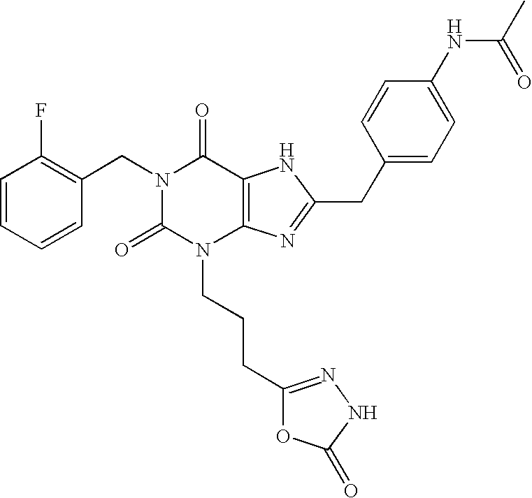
C1=CC=CC(CN2C(=O)N(CCCC3=NNC(=O)O3)C3=C(C2=O)NC(CC2=CC=C(NC(=O)C)C=C2)=N3)=C1F
